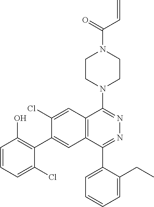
C(N1CCN(C2=NN=C(C3=CC=CC=C3CC)C3=C2C=C(Cl)C(C2=C(O)C=CC=C2Cl)=C3)CC1)(C=C)=O
